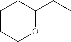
C1CCOC(CC)C1
